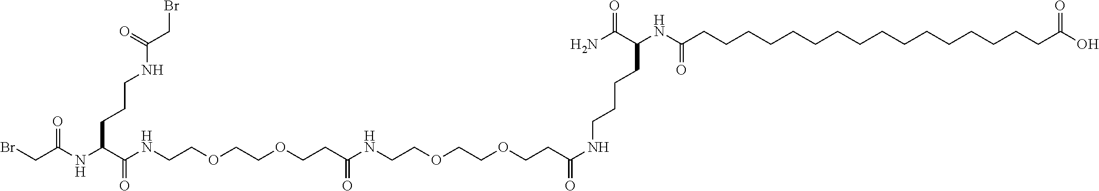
C(C(NC(C(NCCOCCOCCC(NCCOCCOCCC(NCCCCC(NC(CCCCCCCCCCCCCCCCC(O)=O)=O)C(N)=O)=O)=O)=O)CCCNC(CBr)=O)=O)Br
